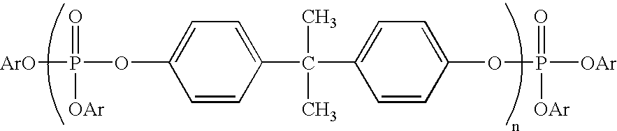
P([ArO])(=O)([OAr])OC1=CC=C(C(C)(C)C2=CC=C(OP(=O)([OAr])[OAr])C=C2)C=C1
